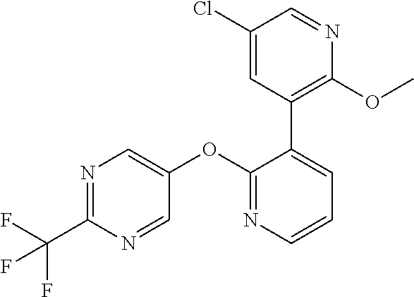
N1=C(C(F)(F)F)N=CC(OC2=NC=CC=C2C2=C(OC)N=CC(Cl)=C2)=C1
